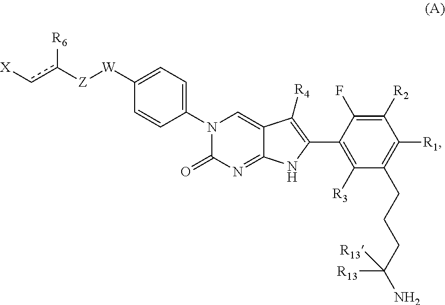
[W](C1=CC=C(N2C(=O)N=C3C(=C2)C([R4])=C(C2=C([R3])C(CCCC(N)([R13])[R13])=C([R1])C([R2])=C2F)N3)C=C1)[Z]c(c[X])[R6]
